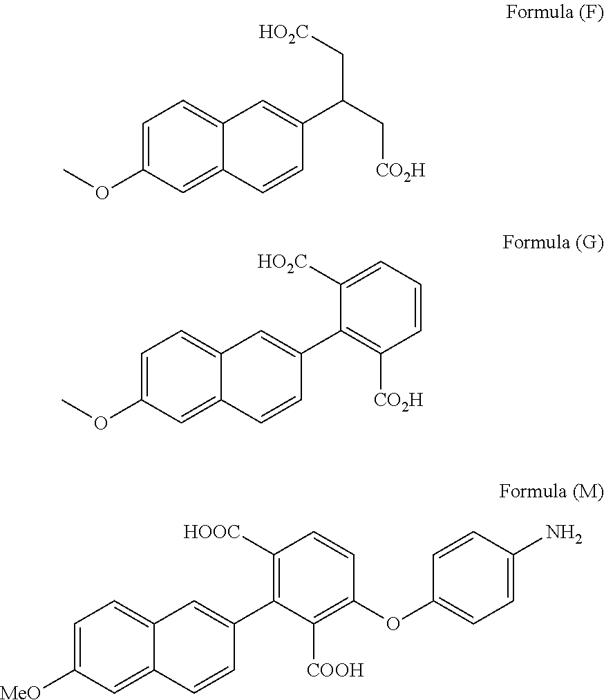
C1=C(OC)C=C2C(=C1)C=C(C(C[CO2H])C[HO2C])C=C2.C1=C(OC)C=C2C(=C1)C=C(C1=C([CO2H])C=CC=C1[HO2C])C=C2.C1=C([MeO])C=C2C(=C1)C=C(C1=C([HOOC])C=CC(OC3=CC=C(N)C=C3)=C1[COOH])C=C2
